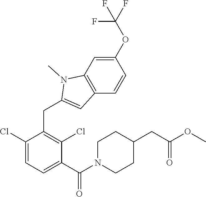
C1(Cl)=CC=C(C(N2CCC(CC(OC)=O)CC2)=O)C(Cl)=C1CC1=CC2=C(N1C)C=C(OC(F)(F)F)C=C2
